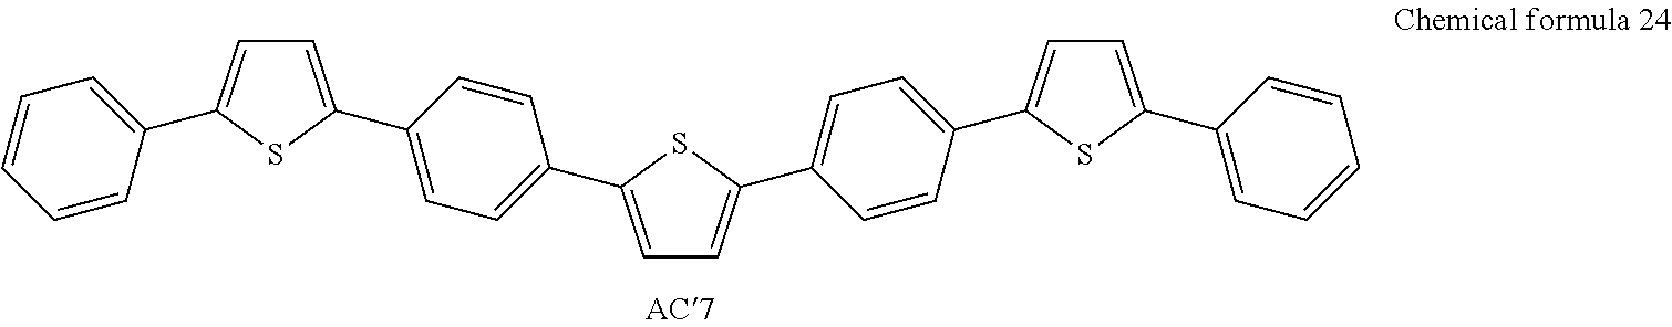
C1(C2=CC=C(C3=CC=CC=C3)S2)=CC=C(C2=CC=C(C3=CC=C(C4=CC=C(C5=CC=CC=C5)S4)C=C3)S2)C=C1
